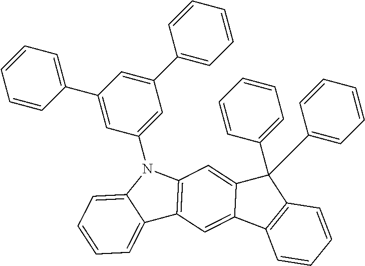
C1=CC=CC(C2=CC(N3C4=CC=CC=C4C4=C3C=C3C(=C4)C4=C(C3(C3=CC=CC=C3)C3=CC=CC=C3)C=CC=C4)=CC(C3=CC=CC=C3)=C2)=C1
